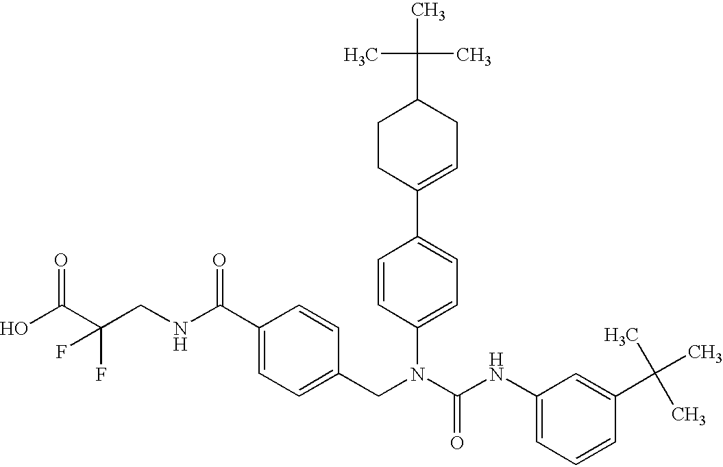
OC(C(CNC(C1=CC=C(CN(C(NC2=CC=CC(C(C)(C)C)=C2)=O)C2=CC=C(C3=CCC(C(C)(C)C)CC3)C=C2)C=C1)=O)(F)F)=O
